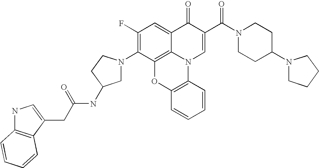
C1(F)=C(N2CC(NC(CC3=CNC4=C3C=CC=C4)=O)CC2)C2=C3C(=C1)C(=O)C(C(N1CCC(N4CCCC4)CC1)=O)=CN3C1=C(O2)C=CC=C1
